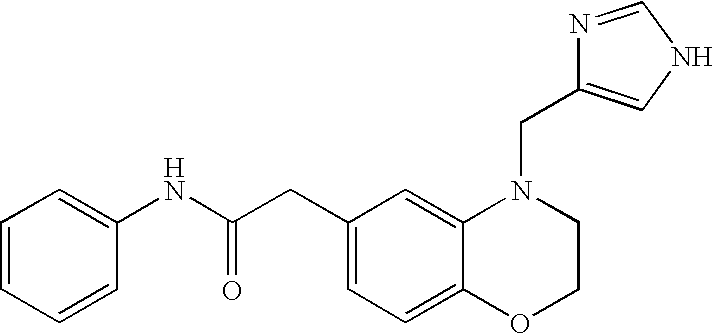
C1(CC(NC2=CC=CC=C2)=O)=CC=C2C(=C1)N(CC1=CNC=N1)CCO2
